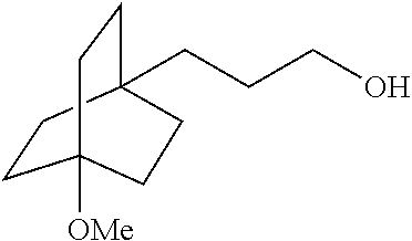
[OMe]C12CCC(CCCO)(CC1)CC2
